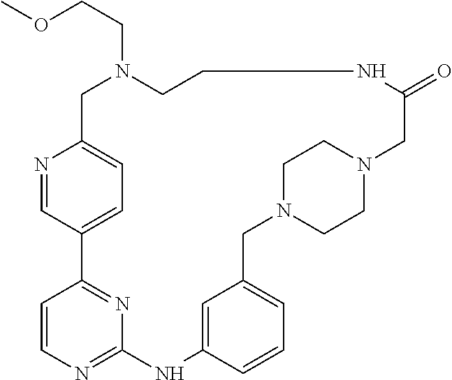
N1=CC2=CC=C1CN(CCOC)CCNC(=O)CN1CCN(CC3=CC=CC(=C3)NC3=NC=CC2=N3)CC1
